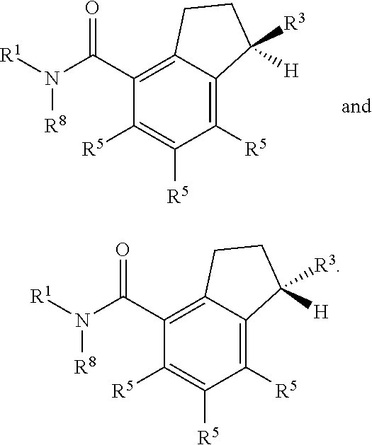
C1([R5])=C2C(=C(C(N([R1])[R8])=O)C([R5])=C1[R5])CCC2([R3])[H].C1([R5])=C2C(=C(C(N([R1])[R8])=O)C([R5])=C1[R5])CCC2([R3])[H]
